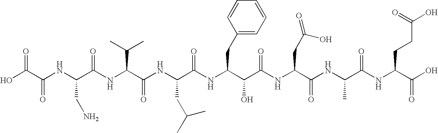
N(C(CN)C(=O)NC(C(C)C)C(=O)NC(CC(C)C)C(NC(CC1=CC=CC=C1)C(O)C(=O)NC(CC(O)=O)C(NC(C)C(=O)NC(CCC(=O)O)C(O)=O)=O)=O)C(=O)C(=O)O
